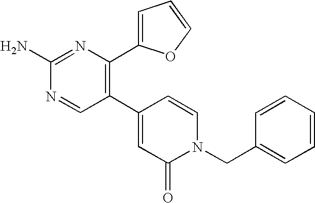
C1(C2=C(C3=CC=CO3)N=C(N)N=C2)=CC(=O)N(CC2=CC=CC=C2)C=C1
